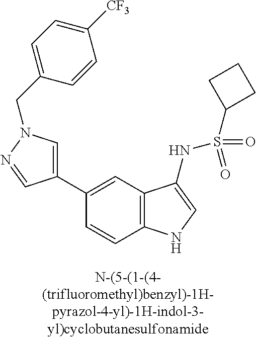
C1(C2=CN(CC3=CC=C([CF3])C=C3)N=C2)=CC2=C(C=C1)NC=C2NS(=O)(=O)C1CCC1
